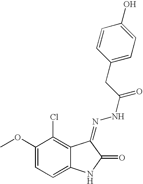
C1(OC)=CC=C2C(=C1Cl)C(=NNC(=O)CC1=CC=C(O)C=C1)C(=O)N2
